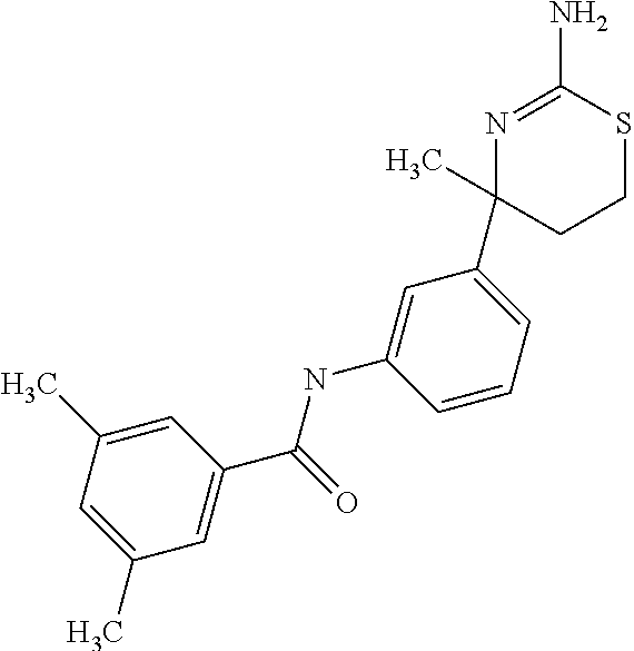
N1=C(N)SCCC1(C1=CC=CC(NC(=O)C2=CC(C)=CC(C)=C2)=C1)C
